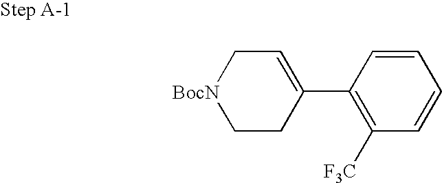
[BocN]1CCC(C2=C([F3C])C=CC=C2)=CC1
